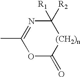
O1C(=O)[(CH2)n]C([R1])([R2])N=C1C
